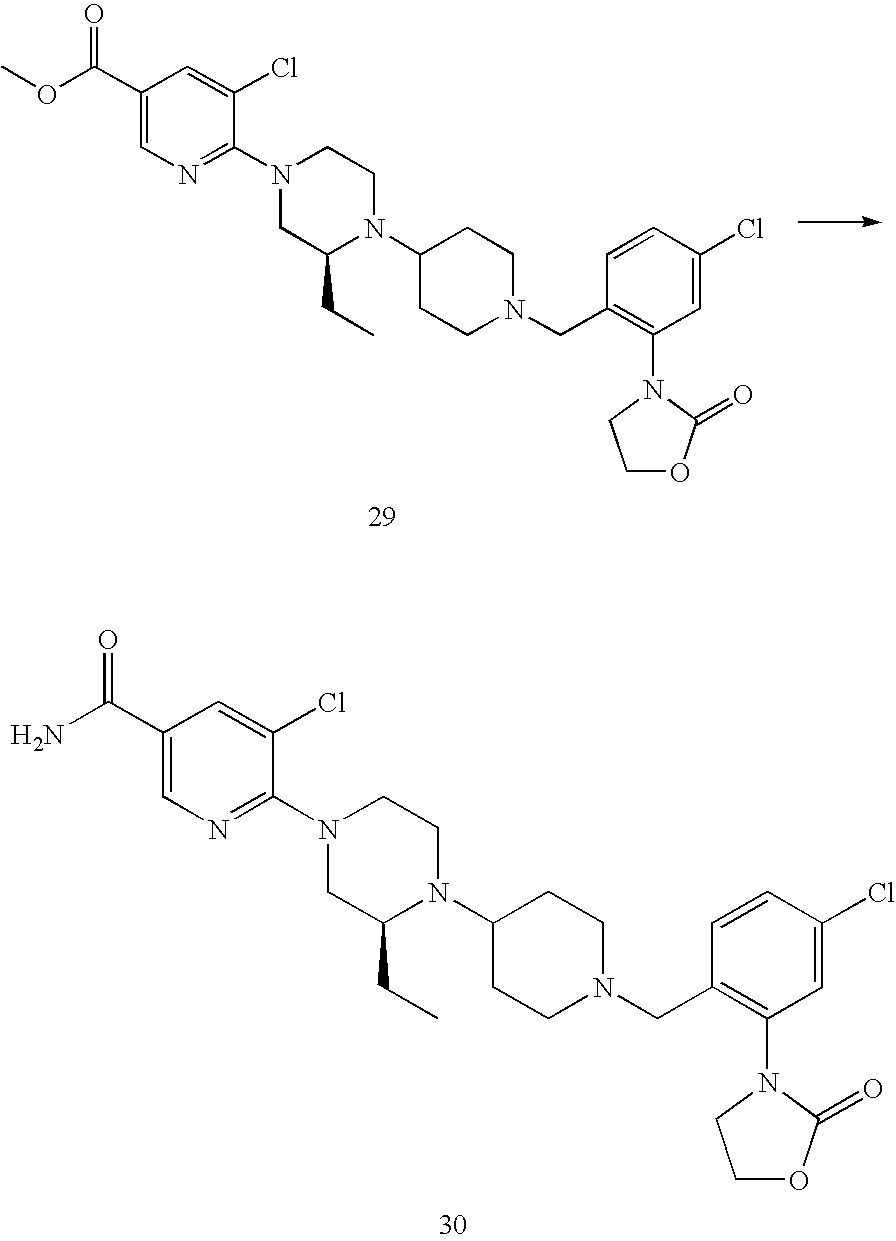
C1(C(OC)=O)=CN=C(N2CC(CC)N(C3CCN(CC4=C(N5C(=O)OCC5)C=C(Cl)C=C4)CC3)CC2)C(Cl)=C1.C1(C(N)=O)=CN=C(N2CC(CC)N(C3CCN(CC4=C(N5C(=O)OCC5)C=C(Cl)C=C4)CC3)CC2)C(Cl)=C1
